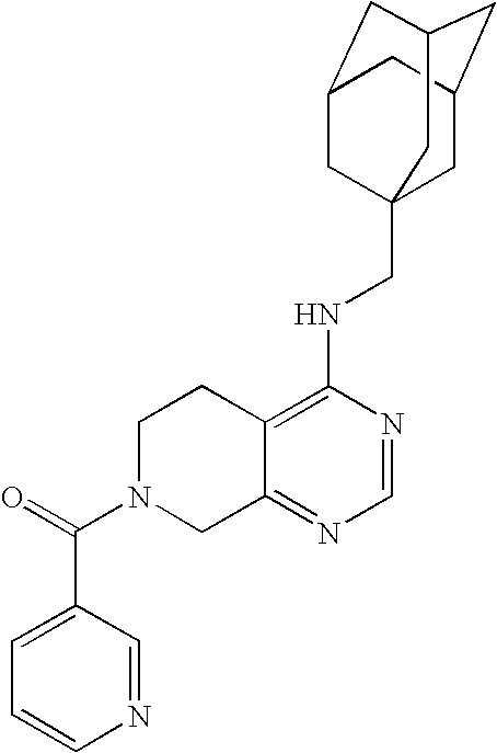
C12=C(NCC34CC5CC(CC(C3)C5)C4)N=CN=C1CN(C(=O)C1=CC=CN=C1)CC2
